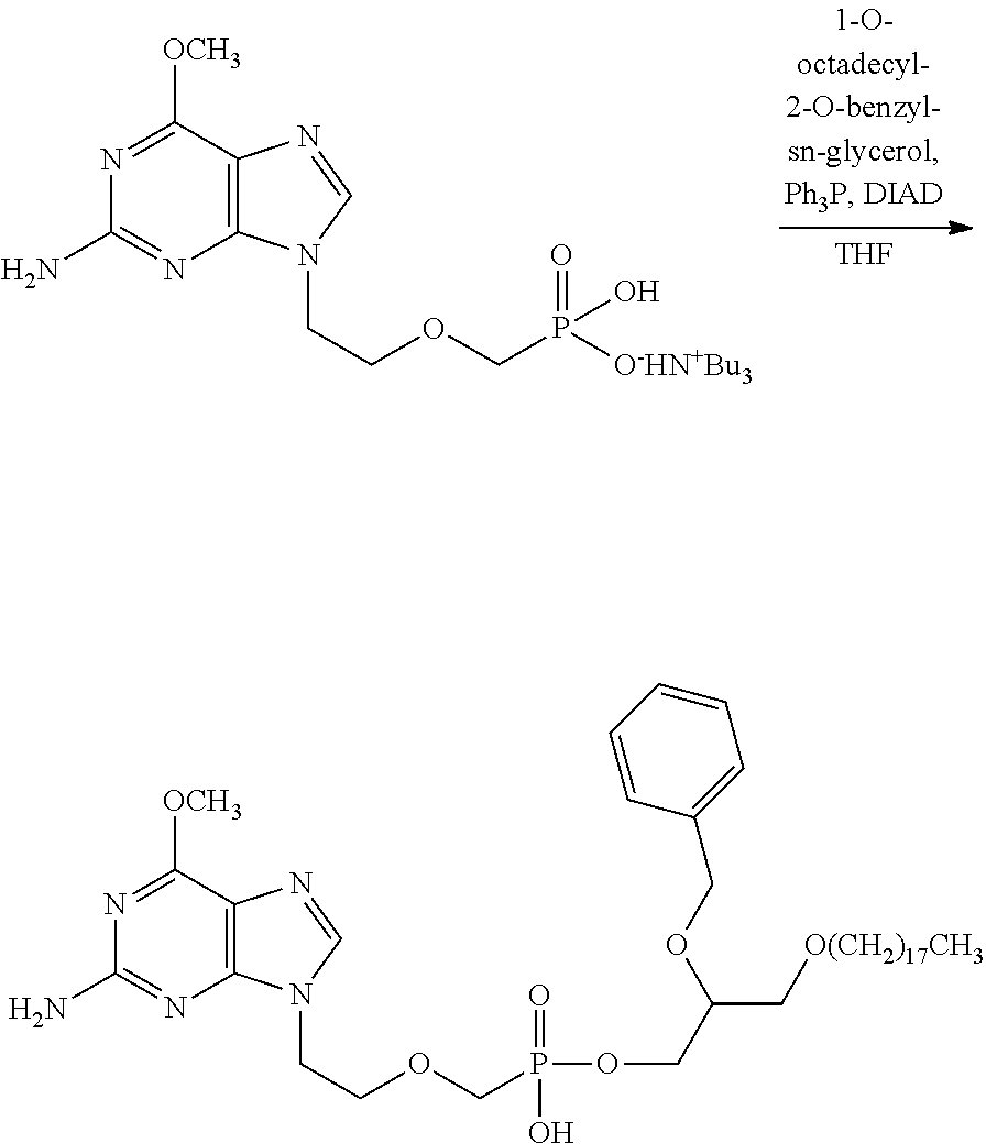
N1=C([OCH3])C2=C(N=C1N)N(CCOCP(OCC(C[O(CH2)17CH3])OCC1=CC=CC=C1)(=O)O)C=N2.N1=C([OCH3])C2=C(N=C1N)N(CCOCP(O)(=O)[O-HN+Bu3])C=N2.[THF]
